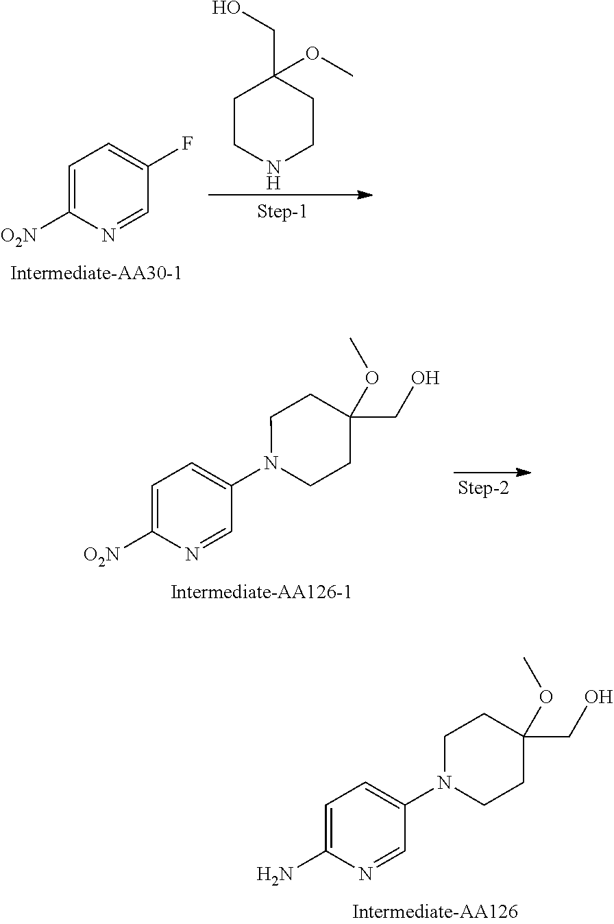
C1=C(N)N=CC(N2CCC(CO)(OC)CC2)=C1.C1CNCCC1(CO)OC.C1=C([O2N])N=CC(F)=C1.C1=C([O2N])N=CC(N2CCC(CO)(OC)CC2)=C1
